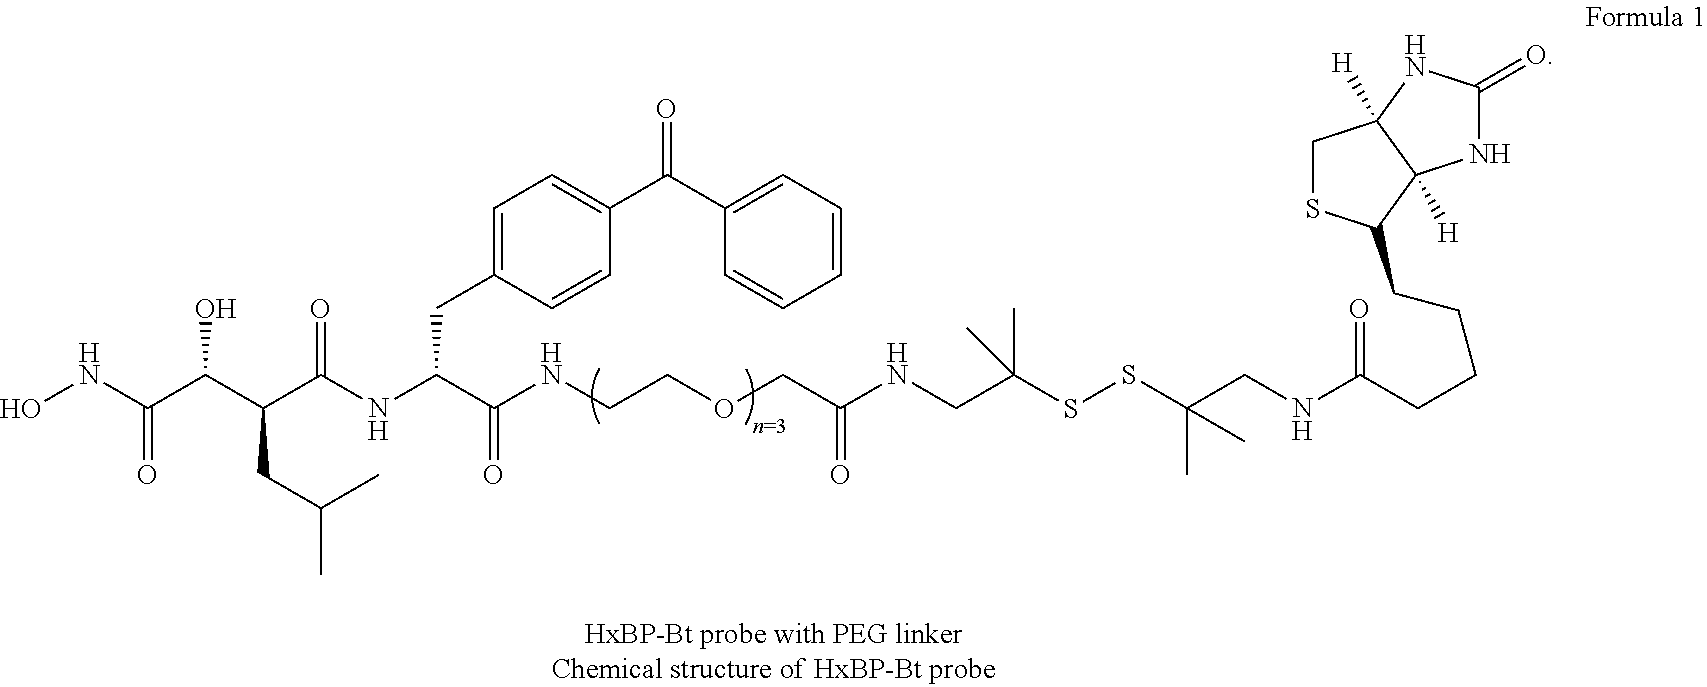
ONC(C(C(C(NC(C(NCCOCC(NCC(SSC(CNC(CCCCC1SCC2([H])C1([H])NC(=O)N2)=O)(C)C)(C)C)=O)=O)CC1=CC=C(C(=O)C2=CC=CC=C2)C=C1)=O)CC(C)C)O)=O
